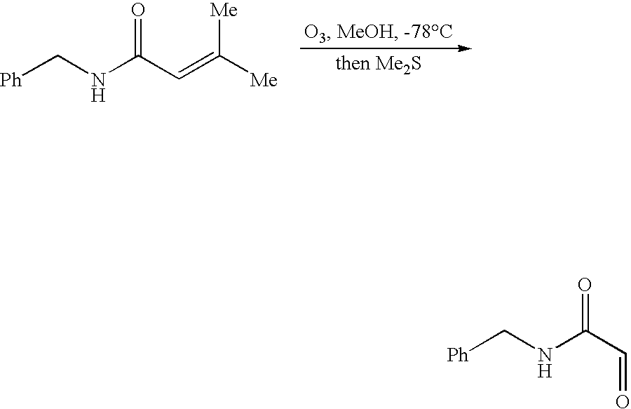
[Ph]CNC(C=C([Me])[Me])=O.[Ph]CNC(C=O)=O
